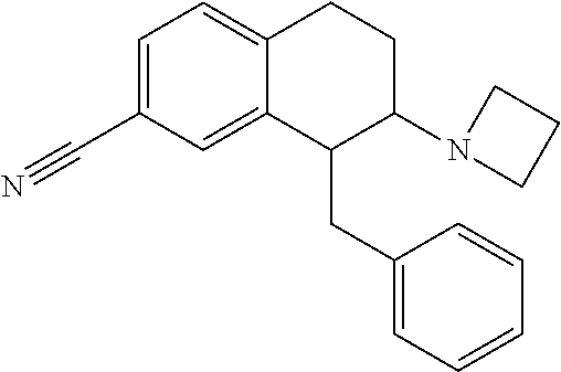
C1=C(C#N)C=C2C(=C1)CCC(N1CCC1)C2CC1=CC=CC=C1
